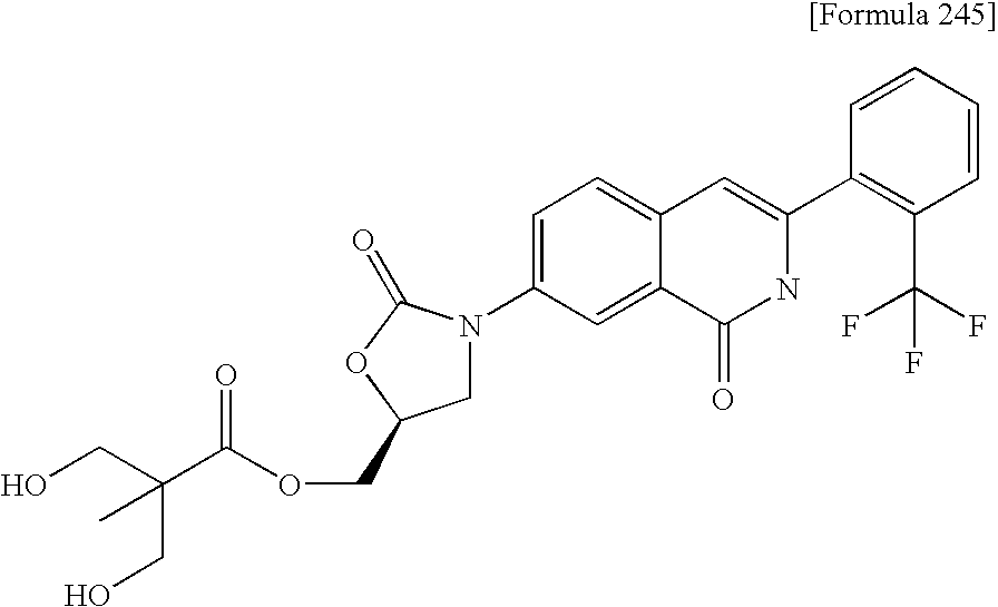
O=C(C(CO)(CO)C)OCC1CN(C2=CC=C3C(=C2)C(=O)NC(C2=C(C(F)(F)F)C=CC=C2)=C3)C(=O)O1
